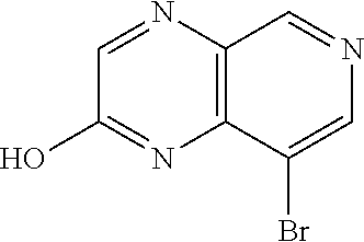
OC1=NC2=C(N=C1)C=NC=C2Br
